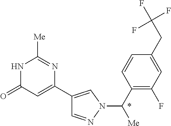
C1=NN(C(C2=C(F)C=C(CC(F)(F)F)C=C2)[Me])C=C1C1=CC(=O)NC([Me])=N1
